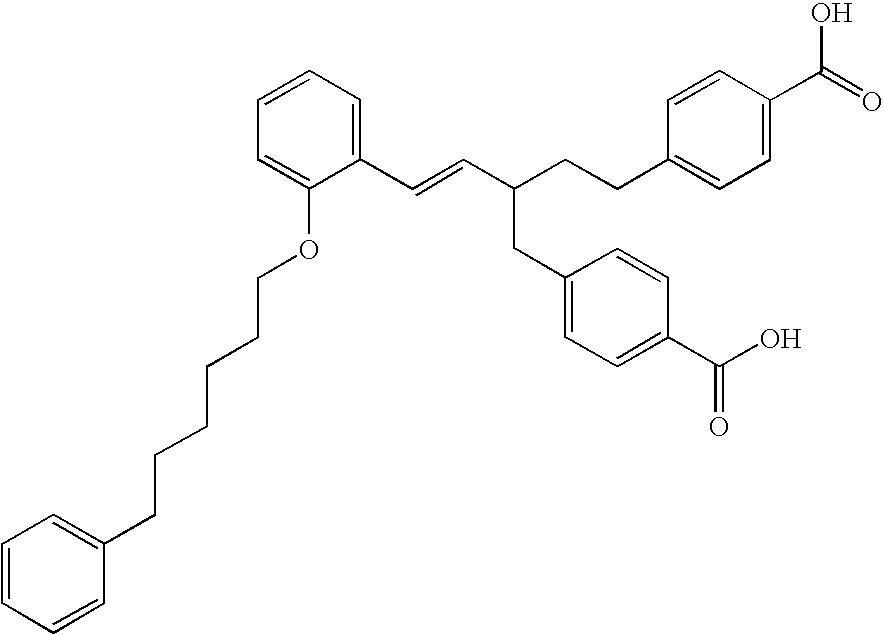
C1(C=CC(CC2=CC=C(C(=O)O)C=C2)CCC2=CC=C(C(O)=O)C=C2)=CC=CC=C1OCCCCCCC1=CC=CC=C1
